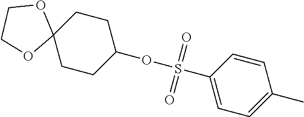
C1C(OS(=O)(=O)C2=CC=C(C)C=C2)CCC2(C1)OCCO2
